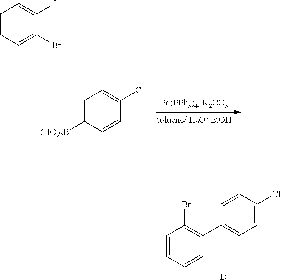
C1=CC=CC(C2=CC=C(Cl)C=C2)=C1Br.[D].C1=C(Br)C(I)=CC=C1.C1=C([(HO)2B])C=CC(Cl)=C1
